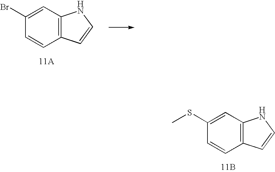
C1(Br)=CC2=C(C=C1)C=CN2.C1(SC)=CC2=C(C=C1)C=CN2.[11B]
